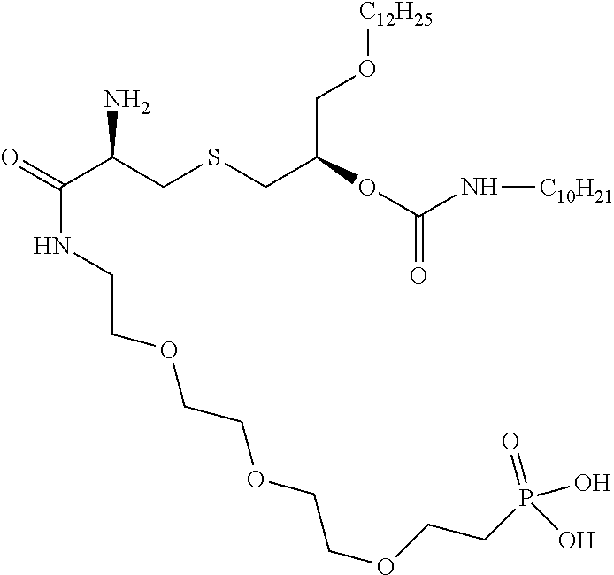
O=C(C(CSCC(OC(N[C10H21])=O)CO[C12H25])N)NCCOCCOCCOCCP(=O)(O)O
